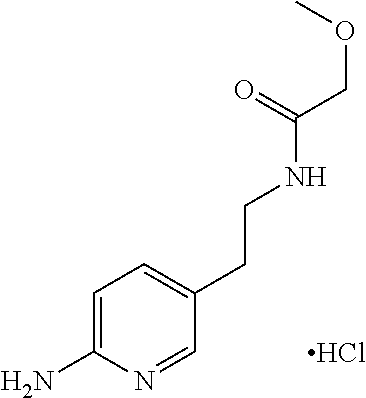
C1=C(N)N=CC(CCNC(COC)=O)=C1.Cl
